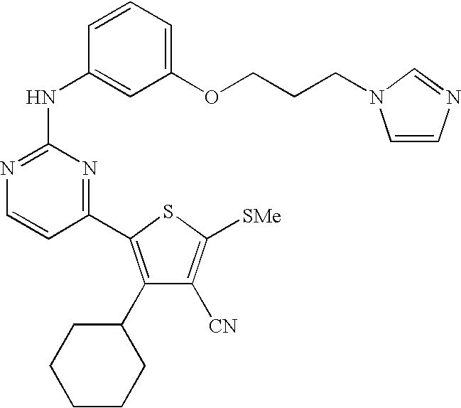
C1=CC(NC2=NC=CC(C3=C(C4CCCCC4)C([CN])=C([SMe])S3)=N2)=CC(OCCCN2C=CN=C2)=C1
